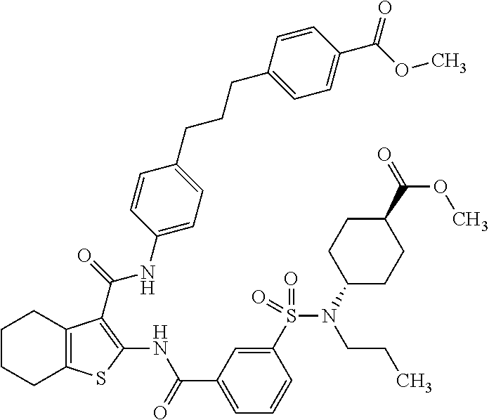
C1(S(N(C2CCC(C(=O)OC)CC2)CCC)(=O)=O)=CC(C(=O)NC2=C(C(=O)NC3=CC=C(CCCC4=CC=C(C(OC)=O)C=C4)C=C3)C3=C(S2)CCCC3)=CC=C1
